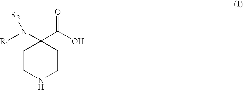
C1CNCCC1(N([R1])[R2])C(=O)O
